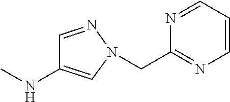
C1=CC=NC(CN2C=C(NC)C=N2)=N1
